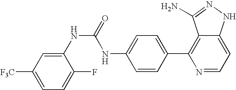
N(C(NC1=CC=C(C2=C3C(=CC=N2)NN=C3N)C=C1)=O)C1=CC([F3C])=CC=C1F
